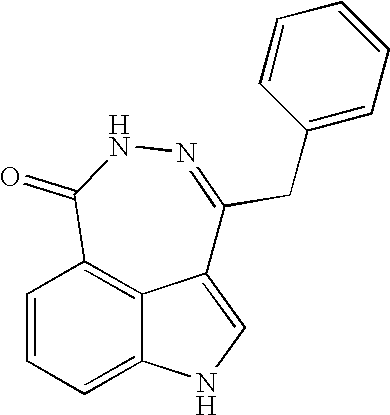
C1=CC=C2C3=C1C(=O)NN=C(CC1=CC=CC=C1)C3=CN2
